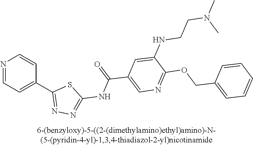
N1=CC=C(C2=NN=C(NC(=O)C3=CN=C(OCC4=CC=CC=C4)C(NCCN(C)C)=C3)S2)C=C1
